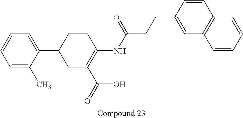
C1(C2CC(C(=O)O)=C(NC(CCC3=CC4=C(C=C3)C=CC=C4)=O)CC2)=CC=CC=C1C
